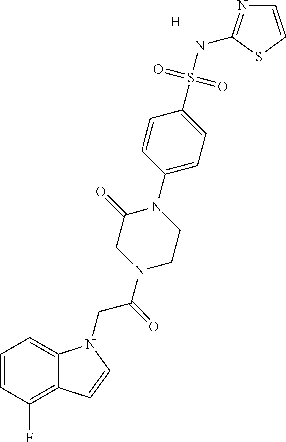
[H].C1=CC(F)=C2C(=C1)N(CC(=O)N1CC(=O)N(C3=CC=C(S(NC4=NC=CS4)(=O)=O)C=C3)CC1)C=C2
